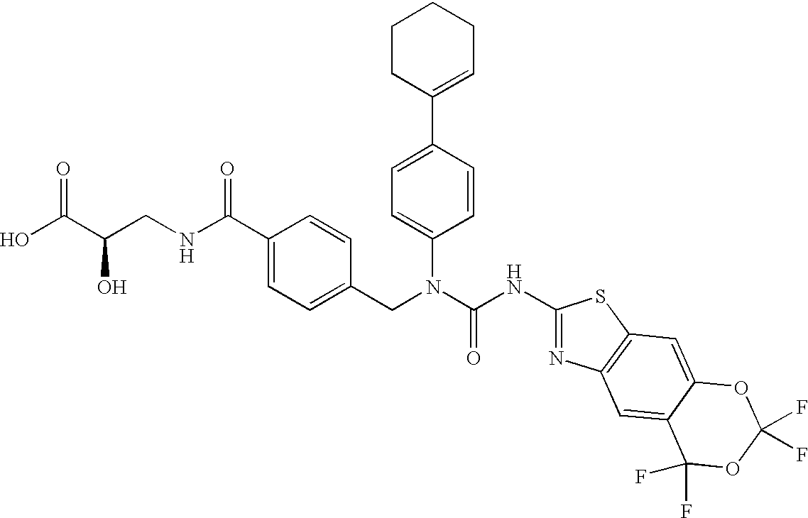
OC(C(CNC(C1=CC=C(CN(C(NC2=NC3=C(S2)C=C2C(=C3)C(F)(F)OC(F)(F)O2)=O)C2=CC=C(C3=CCCCC3)C=C2)C=C1)=O)O)=O
